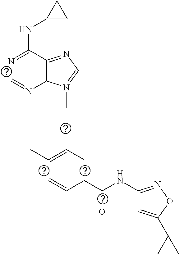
N=C(C1=NC=N(C)C1N=C)NC1CC1.C=CCCNC1=NOC(C(C)(C)C)=C1.O.C(=CC)C
